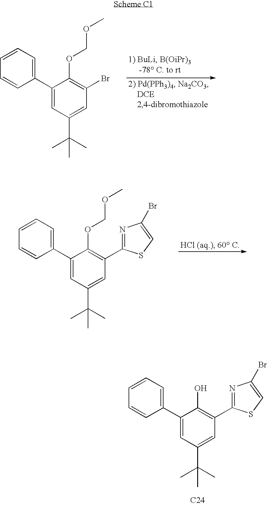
C1(C2=CC(C(C)(C)C)=CC(C3=NC(Br)=CS3)=C2O)=CC=CC=C1.[C24].C1(C2=CC(C(C)(C)C)=CC(Br)=C2OCOC)=CC=CC=C1.C1(C2=CC(C(C)(C)C)=CC(C3=NC(Br)=CS3)=C2OCOC)=CC=CC=C1
